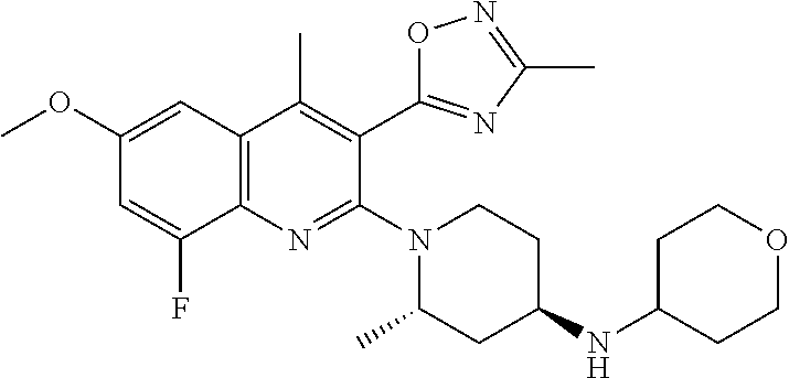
C12=C(C=C(OC)C=C1F)C(C)=C(C1=NC(C)=NO1)C(N1CCC(NC3CCOCC3)CC1C)=N2
